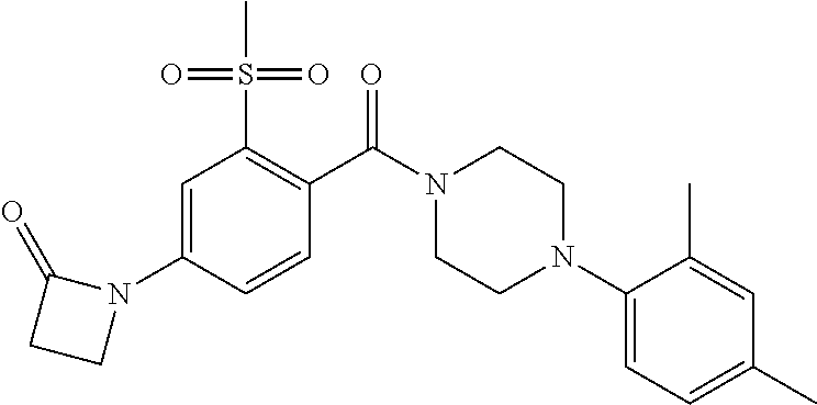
C1=C(N2C(=O)CC2)C=CC(C(N2CCN(C3=CC=C(C)C=C3C)CC2)=O)=C1S(C)(=O)=O
